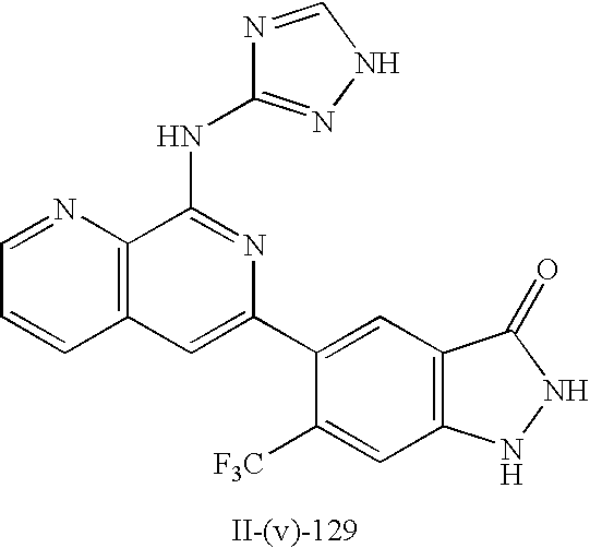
N1=CNN=C1NC1=NC(C2=CC3=C(C=C2[F3C])NNC3=O)=CC2=C1N=CC=C2
